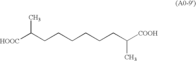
C([HOOC])(CCCCCCC([COOH])C)C
